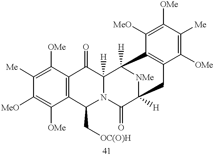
C12=C(C([OMe])=C([Me])C([MeO])=C1[OMe])C(=O)C1([H])N(C2C[OC(O)H])C(=O)C2([H])[NMe]C1([H])C1=C(C([OMe])=C([Me])C([OMe])=C1[MeO])C2
